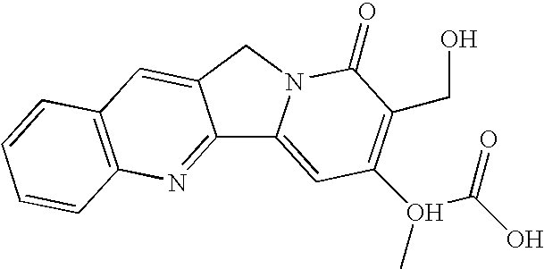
C12=NC3=C(C=C1CN1C2=CC(O(C)C(O)=O)=C(CO)C1=O)C=CC=C3
